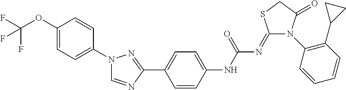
C1(=NC(NC2=CC=C(C3=NN(C4=CC=C(OC(F)(F)F)C=C4)C=N3)C=C2)=O)N(C2=C(C3CC3)C=CC=C2)C(=O)CS1
